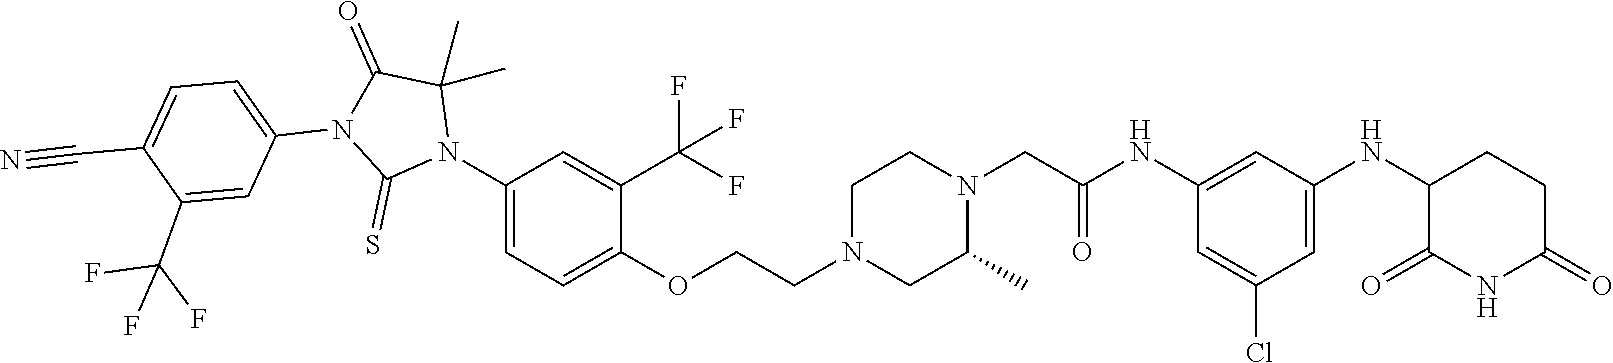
C1=C(Cl)C=C(NC2C(=O)NC(=O)CC2)C=C1NC(CN1CCN(CCOC2=CC=C(N3C(C)(C)C(=O)N(C4=CC=C(C#N)C(C(F)(F)F)=C4)C3=S)C=C2C(F)(F)F)CC1C)=O
